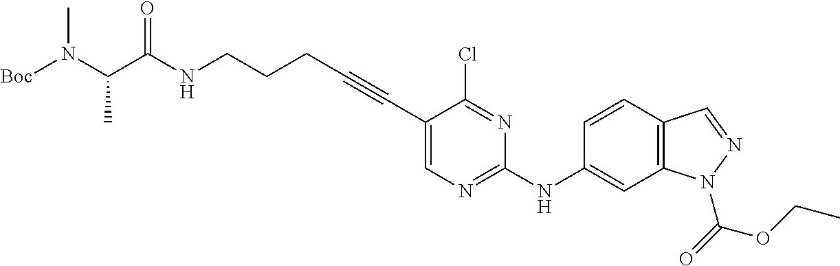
C(NCCCC#CC1=CN=C(NC2=CC3=C(C=C2)C=NN3C(OCC)=O)N=C1Cl)(=O)C(N(C)[Boc])C
